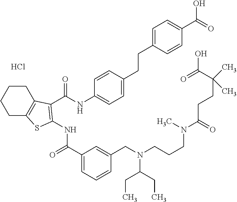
C1(C(=O)NC2=C(C(NC3=CC=C(CCC4=CC=C(C(=O)O)C=C4)C=C3)=O)C3=C(CCCC3)S2)=CC=CC(CN(CCCN(C(CCC(C(O)=O)(C)C)=O)C)C(CC)CC)=C1.Cl
